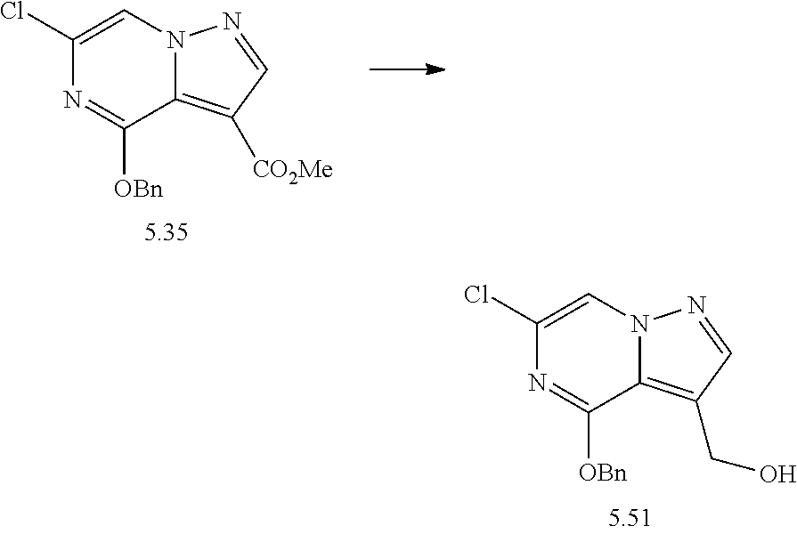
ClC1=CN2C(=C([CO2Me])C=N2)C([OBn])=N1.ClC1=CN2C(=C(CO)C=N2)C([OBn])=N1
